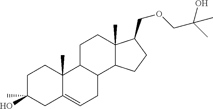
C1C(O)(C)CC2=CCC3C(C2(C)C1)CCC1(C)C3CCC1COCC(C)(O)C
